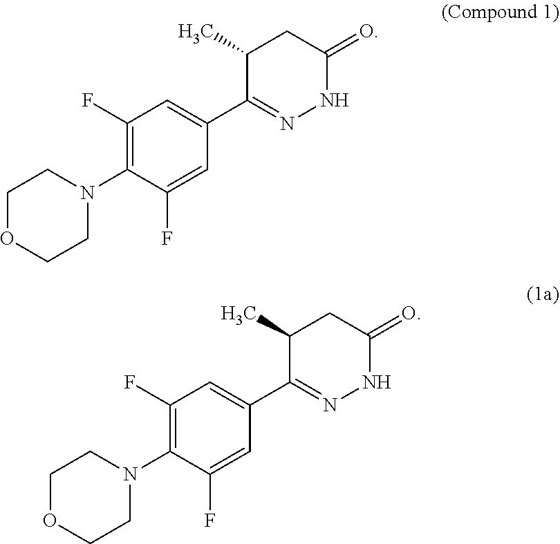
C1OCCN(C2=C(F)C=C(C3=NNC(=O)CC3C)C=C2F)C1.C1OCCN(C2=C(F)C=C(C3=NNC(=O)CC3C)C=C2F)C1
